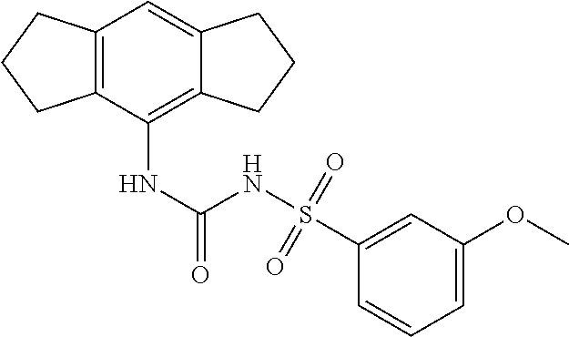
C12=C(C(NC(NS(C3=CC(OC)=CC=C3)(=O)=O)=O)=C3C(=C1)CCC3)CCC2
